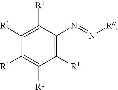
C1(N=N[Ra])=C([R1])C([R1])=C([R1])C([R1])=C1[R1]
